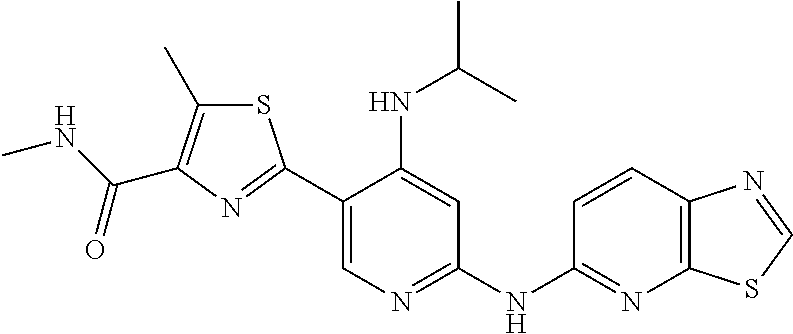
C12=C(C=CC(NC3=NC=C(C4=NC(C(NC)=O)=C(C)S4)C(NC(C)C)=C3)=N1)N=CS2
